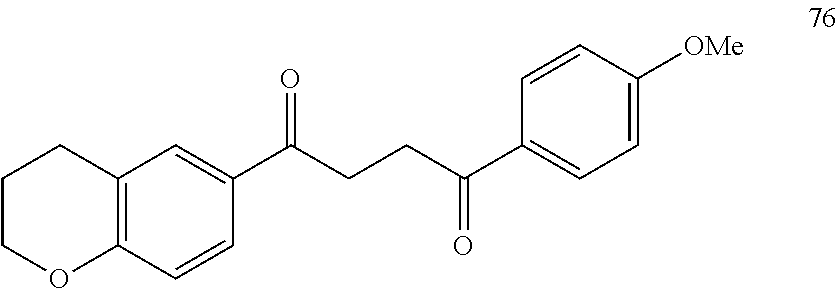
C1(C(CCC(C2=CC=C([OMe])C=C2)=O)=O)=CC2=C(C=C1)OCCC2
